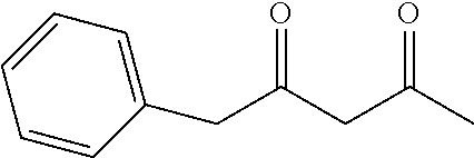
C1=CC(CC(CC(C)=O)=O)=CC=C1
